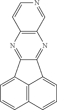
C1=CC2=C(C=N1)N=C1C(=N2)C2=CC=CC3=C2C1=CC=C3
